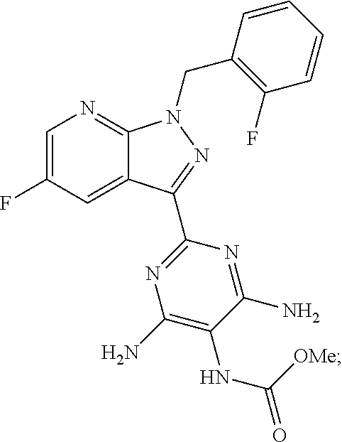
C1=C(F)C=C2C(=N1)N(CC1=C(F)C=CC=C1)N=C2C1=NC(N)=C(NC([OMe])=O)C(N)=N1
